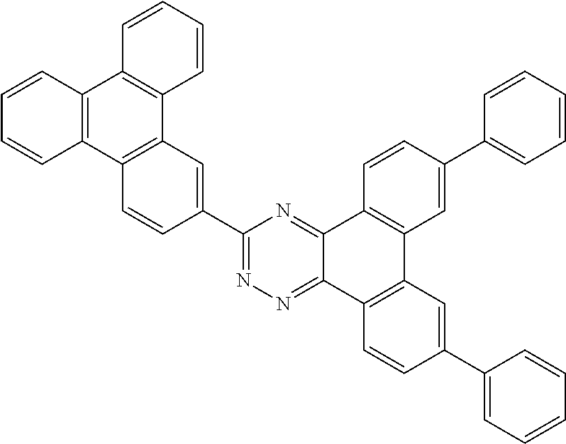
C1(C2=NN=C3C(=N2)C2=C(C4=C3C=CC(C3=CC=CC=C3)=C4)C=C(C3=CC=CC=C3)C=C2)=CC2=C(C=C1)C1=C(C3=C2C=CC=C3)C=CC=C1
